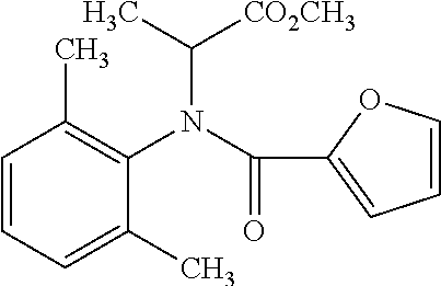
C1=CC=C(C)C(N(C(=O)C2=CC=CO2)C([CO2CH3])C)=C1C
